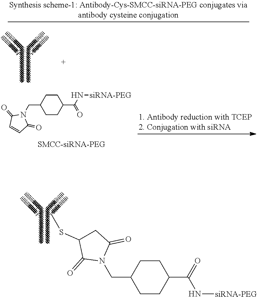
C1CC(CN2C(=O)C=CC2=O)CCC1C(N[siRNA-PEG])=O.C1CC(CN2C(=O)CC(SC)C2=O)CCC1C(N[siRNA-PEG])=O
